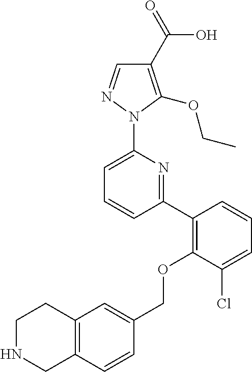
C1(C2=C(OCC3=CC4=C(C=C3)CNCC4)C(Cl)=CC=C2)=NC(N2N=CC(C(=O)O)=C2OCC)=CC=C1
